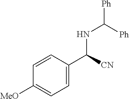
N(C([Ph])[Ph])C(C1=CC=C([MeO])C=C1)[CN]
